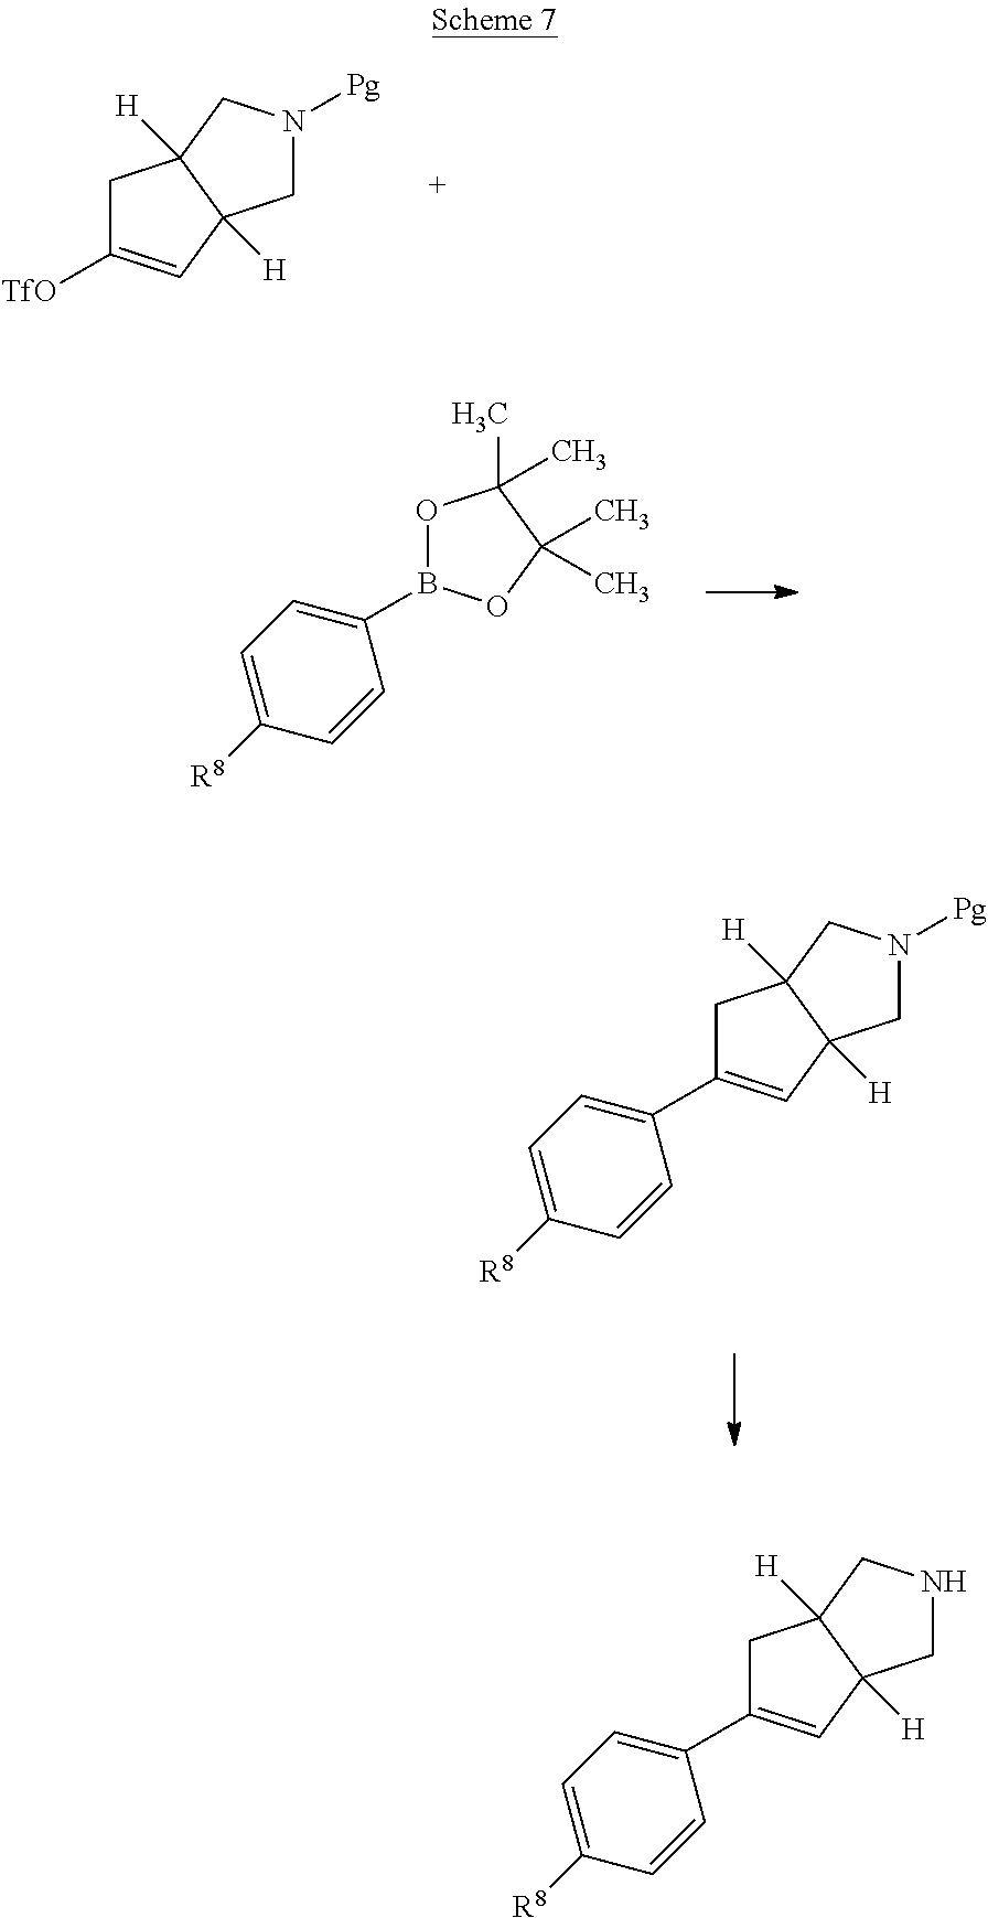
C1C([TfO])=CC2([H])C1([H])CN([Pg])C2.O1B(C2=CC=C([R8])C=C2)OC(C)(C)C1(C)C.C1C(C2=CC=C([R8])C=C2)=CC2([H])C1([H])CN([Pg])C2.C1C(C2=CC=C([R8])C=C2)=CC2([H])C1([H])CNC2
